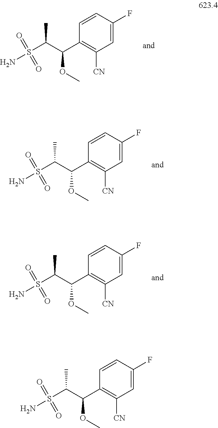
C1(C(OC)C(C)S(N)(=O)=O)=C([CN])C=C(F)C=C1.C1(C(OC)C(C)S(N)(=O)=O)=C([CN])C=C(F)C=C1.C1(C(OC)C(C)S(N)(=O)=O)=C([CN])C=C(F)C=C1.C1(C(OC)C(C)S(N)(=O)=O)=C([CN])C=C(F)C=C1
